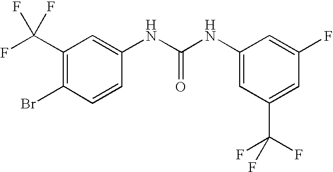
C1(C(F)(F)F)=C(Br)C=CC(NC(NC2=CC(C(F)(F)F)=CC(F)=C2)=O)=C1
